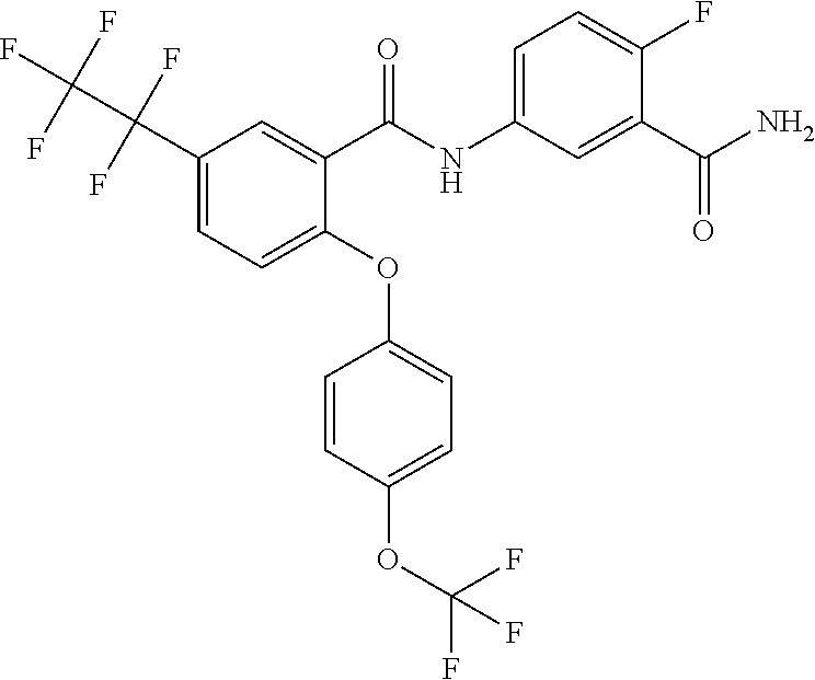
C1(NC(C2=CC(C(C(F)(F)F)(F)F)=CC=C2OC2=CC=C(OC(F)(F)F)C=C2)=O)=CC=C(F)C(C(N)=O)=C1
